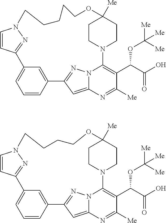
C1=CC2=CC(=C1)C1=NN(C=C1)CCCCCOC1([Me])CCN(C3=C(C(C(O)=O)OC([Me])([Me])[Me])C([Me])=NC4=CC2=NN43)CC1.C1=CC2=CC(=C1)C1=NN(C=C1)CCCCOC1([Me])CCN(C3=C(C(C(O)=O)OC([Me])([Me])[Me])C([Me])=NC4=CC2=NN43)CC1
